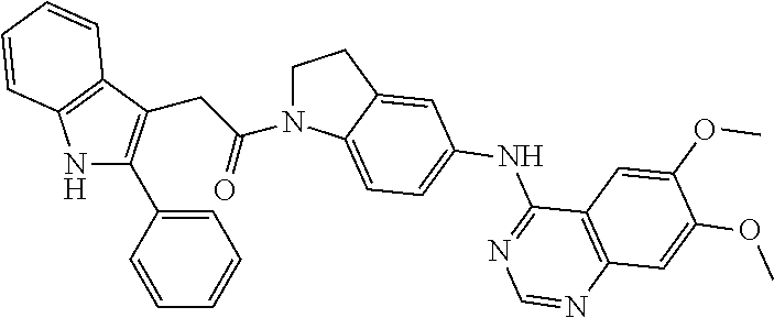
C1N(C(CC2=C(C3=CC=CC=C3)NC3=C2C=CC=C3)=O)C2=CC=C(NC3=NC=NC4=C3C=C(OC)C(OC)=C4)C=C2C1
